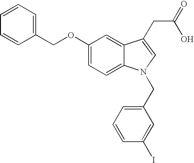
C1(OCC2=CC=CC=C2)=CC=C2C(=C1)C(CC(=O)O)=CN2CC1=CC=CC(I)=C1
